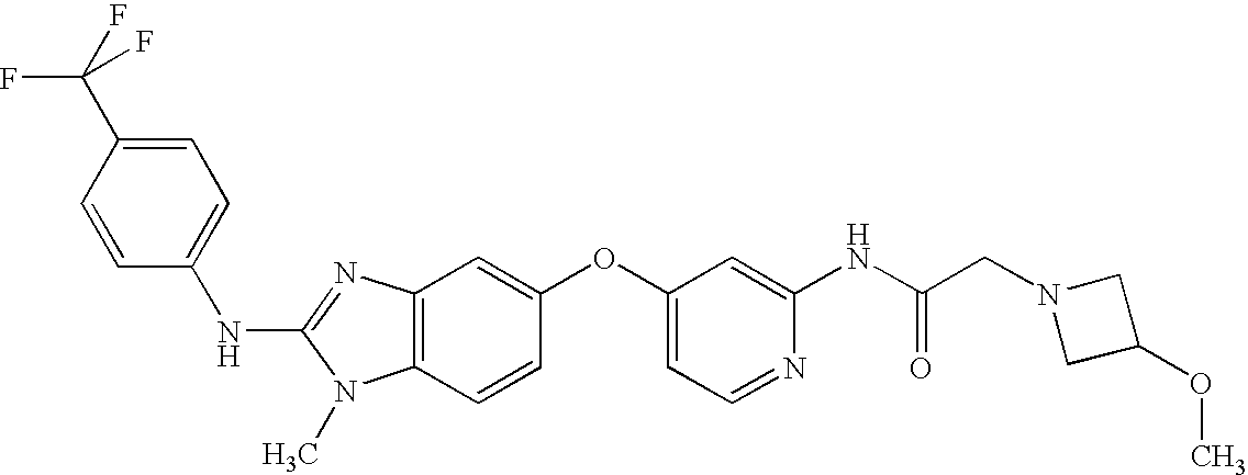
C1=C(C(F)(F)F)C=CC(NC2=NC3=C(N2C)C=CC(OC2=CC=NC(NC(CN4CC(OC)C4)=O)=C2)=C3)=C1
